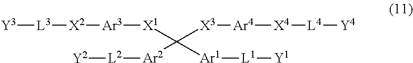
[Y3][L3][X2][Ar3][X1]C([X3][Ar4][X4][L4][Y4])([Ar2][L2][Y2])[Ar1][L1][Y1]
